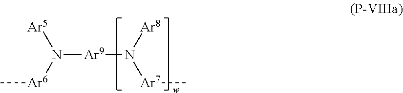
[Ar9](N([Ar6]C)[Ar5])N([Ar8])[Ar7]C
